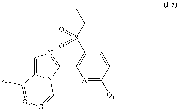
C1=C2N(C(C3=C(S(CC)(=O)=O)C=CC([Q1])=[A]3)=N1)C=[G1][G2]=C2[R2]
